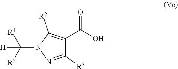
C(N1N=C([R3])C(C(=O)O)=C1[R2])([R5])([R4])[H]
